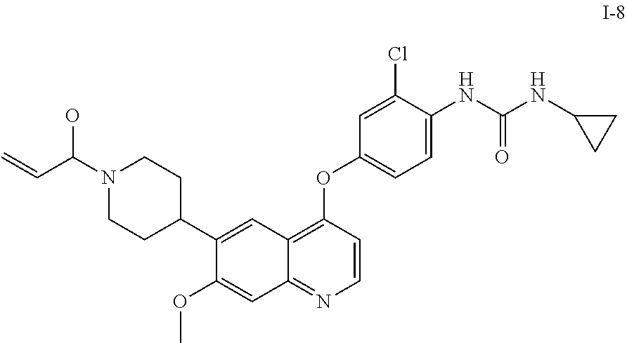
C=CC(N1CCC(C2=CC3=C(OC4=CC=C(NC(NC5CC5)=O)C(Cl)=C4)C=CN=C3C=C2OC)CC1)O
